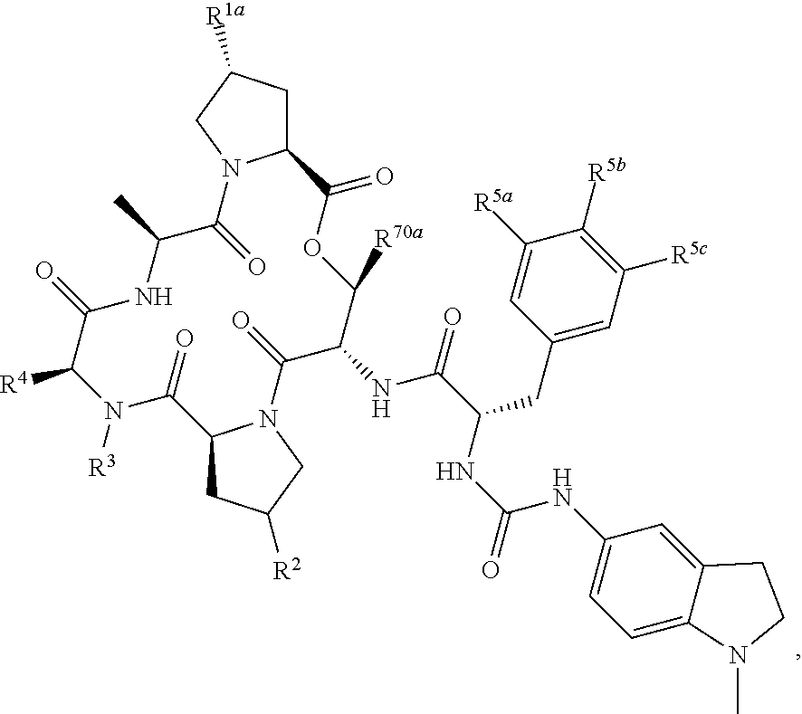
[R3]N1C([R4])C(=O)NC(C)C(=O)N2C(CC([R1a])C2)C(=O)OC([R70a])C(NC(C(NC(=O)NC2=CC=C3C(=C2)CCN3C)CC2=CC([R5c])=C([R5b])C([R5a])=C2)=O)C(=O)N2C(CC([R2])C2)C1=O
